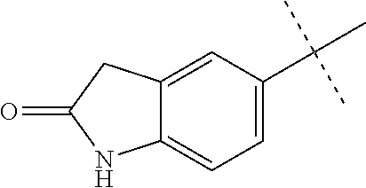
C12=CC(C(C)(C)C)=CC=C1NC(=O)C2
